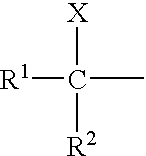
[X]C(C)([R1])[R2]
